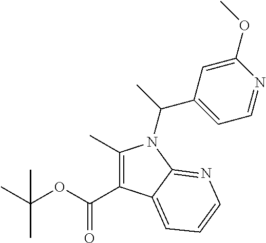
C1(C)=C(C(OC(C)(C)C)=O)C2=CC=CN=C2N1C(C)C1=CC=NC(OC)=C1
